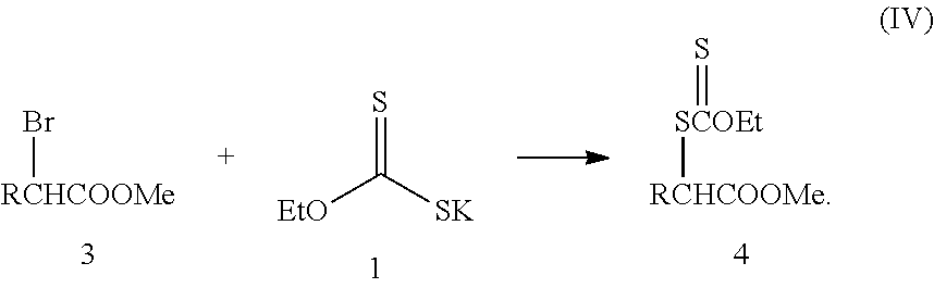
[RCHCOOMe][SCOEt]=S.S=C([SK])[EtO].[RCHCOOMe]Br
